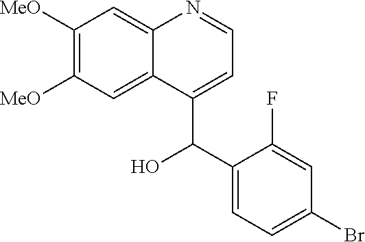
C1([MeO])=C([MeO])C=C2C(=C1)N=CC=C2C(C1=CC=C(Br)C=C1F)O
